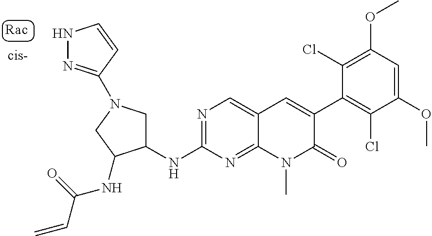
N1=C(NC2CN(C3=NNC=C3)CC2NC(=O)C=C)N=C2C(=C1)C=C(C1=C(Cl)C(OC)=CC(OC)=C1Cl)C(=O)N2C
